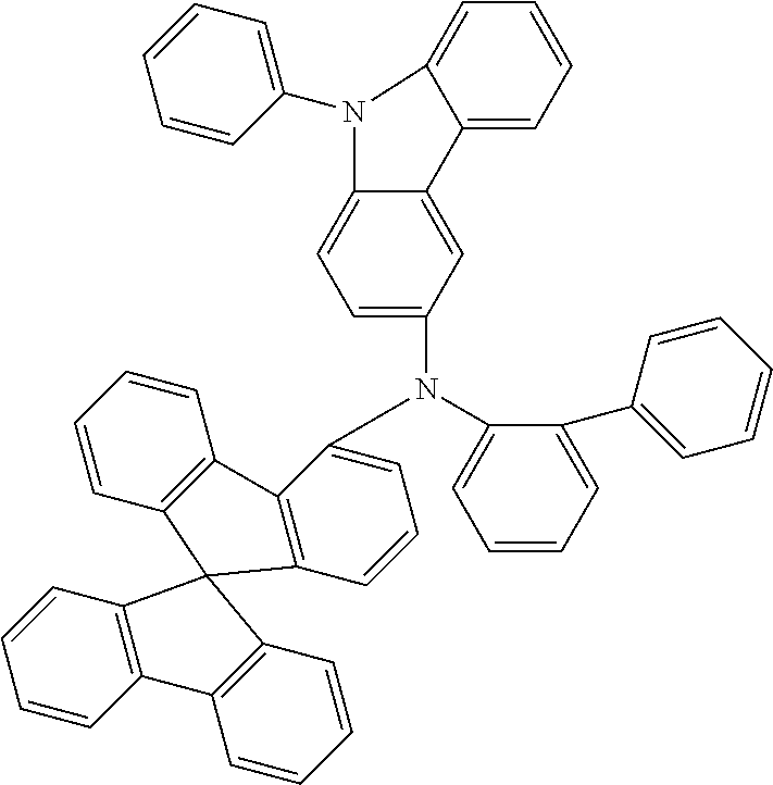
C1=CC=C(C2=CC=CC=C2)C(N(C2=CC=CC3=C2C2=C(C=CC=C2)C32C3=C(C=CC=C3)C3=C2C=CC=C3)C2=CC=C3C(=C2)C2=CC=CC=C2N3C2=CC=CC=C2)=C1
